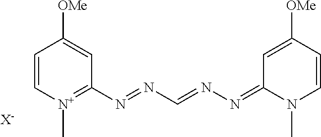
[X-].C1(N=NC=NN=C2N(C)C=CC([OMe])=C2)=[N+](C)C=CC([OMe])=C1
